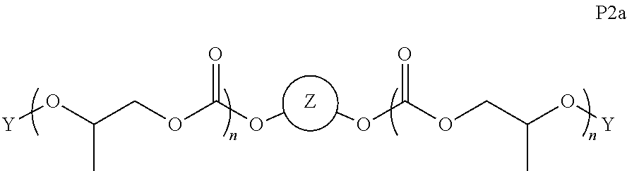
[Y]OC(COC(O[Z]OC(OCC(O[Y])C)=O)=O)C
